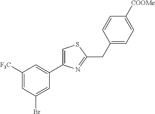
C1=C([COOMe])C=CC(CC2=NC(C3=CC([F3C])=CC(Br)=C3)=CS2)=C1
